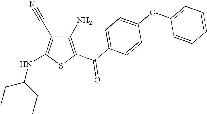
C1(N)=C(C(C2=CC=C(OC3=CC=CC=C3)C=C2)=O)SC(NC(CC)CC)=C1C#N
